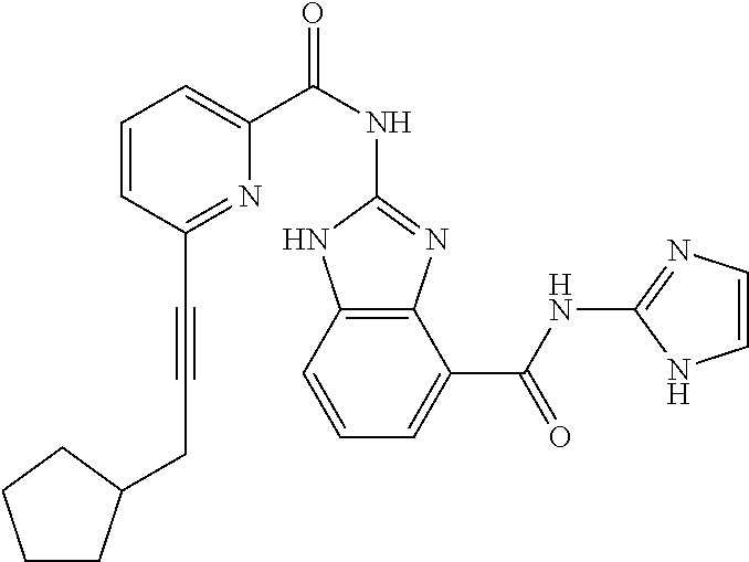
C12=C(C=CC=C1C(NC1=NC=CN1)=O)NC(NC(C1=CC=CC(C#CCC3CCCC3)=N1)=O)=N2
